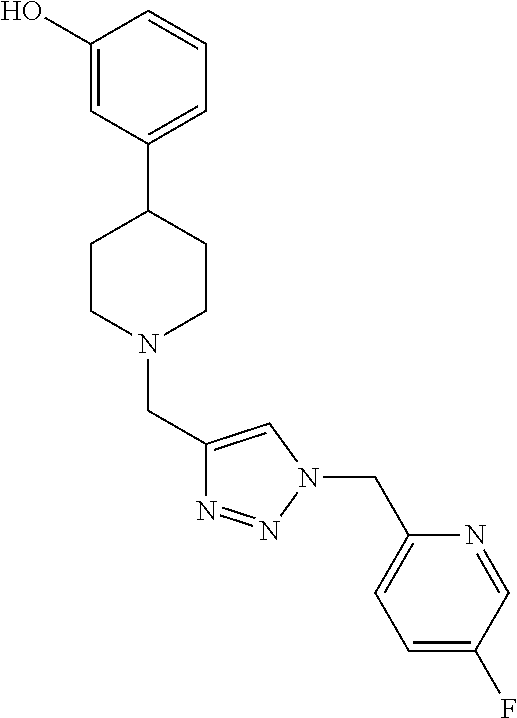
C1(O)=CC(C2CCN(CC3=CN(CC4=CC=C(F)C=N4)N=N3)CC2)=CC=C1
